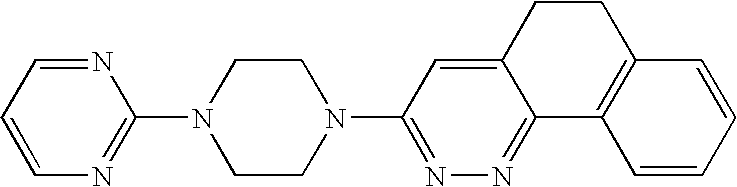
C1=CC=NC(N2CCN(C3=NN=C4C(=C3)CCC3=C4C=CC=C3)CC2)=N1
